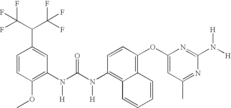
C1=CC(OC)=C(N(C(N(C2=C3C(=C(OC4=CC(C)=NC(N([H])[H])=N4)C=C2)C=CC=C3)[H])=O)[H])C=C1C(C(F)(F)F)C(F)(F)F
